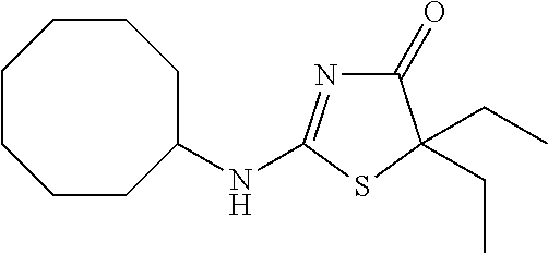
C1(=O)N=C(NC2CCCCCCC2)SC1(CC)CC
